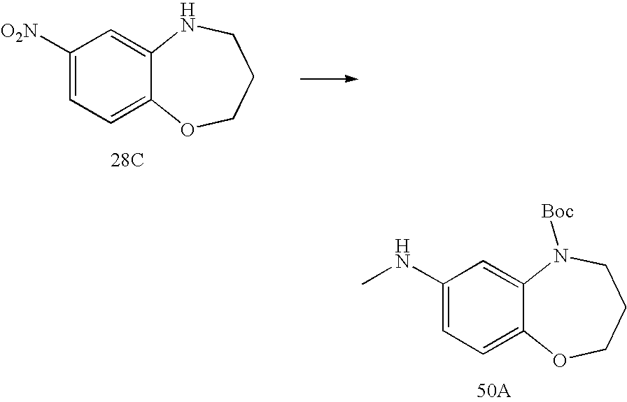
C1([O2N])=CC=C2C(=C1)NCCCO2.[28C].C1(NC)=CC=C2C(=C1)N([Boc])CCCO2.[50A]
